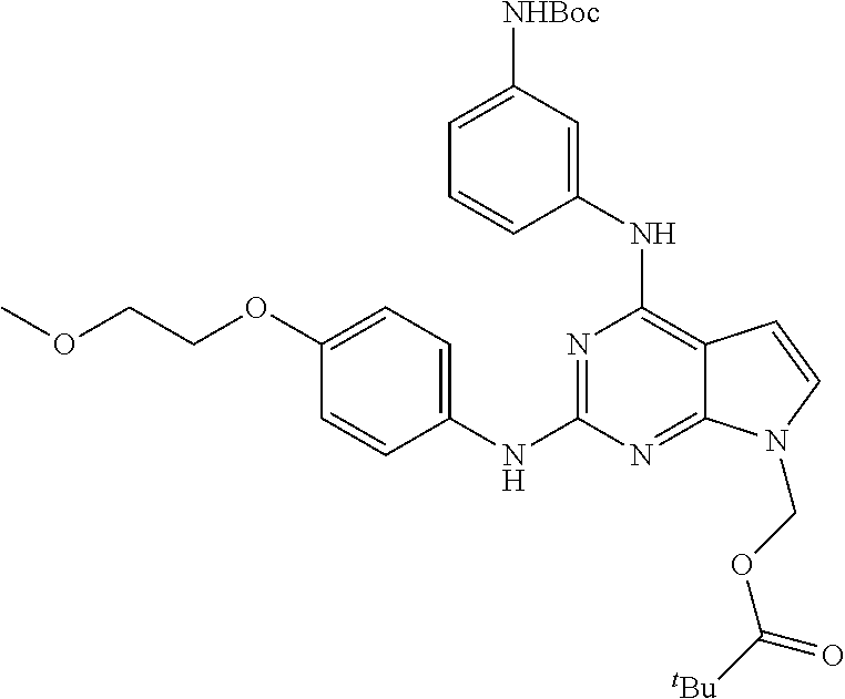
N1=C(NC2=CC=C(OCCOC)C=C2)N=C2C(=C1NC1=CC([NHBoc])=CC=C1)C=CN2COC([tBu])=O
